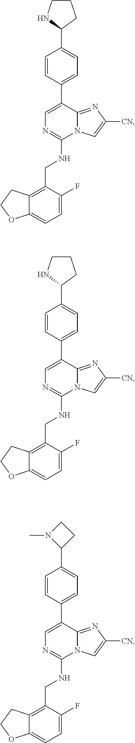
C1=C(F)C(CNC2=NC=C(C3=CC=C(C4CCCN4)C=C3)C3=NC([CN])=CN23)=C2C(=C1)OCC2.C1=C(F)C(CNC2=NC=C(C3=CC=C(C4CCCN4)C=C3)C3=NC([CN])=CN23)=C2C(=C1)OCC2.C1=C(F)C(CNC2=NC=C(C3=CC=C(C4CCN4C)C=C3)C3=NC([CN])=CN23)=C2C(=C1)OCC2
